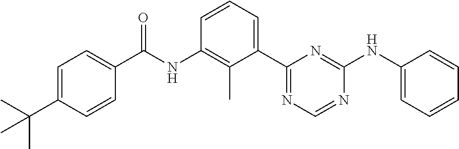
N(C1=C(C)C(C2=NC=NC(NC3=CC=CC=C3)=N2)=CC=C1)C(=O)C1=CC=C(C(C)(C)C)C=C1
